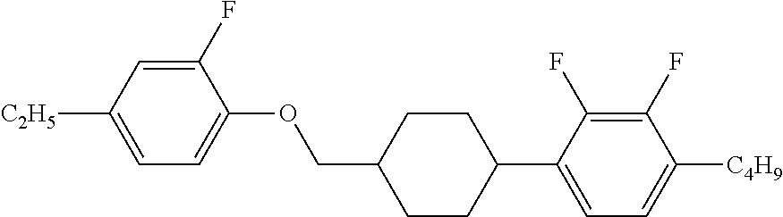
C1(F)=CC([C2H5])=CC=C1OCC1CCC(C2=CC=C([C4H9])C(F)=C2F)CC1
